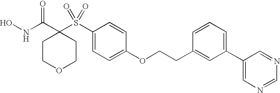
N(C(C1(S(C2=CC=C(OCCC3=CC(C4=CN=CN=C4)=CC=C3)C=C2)(=O)=O)CCOCC1)=O)O
